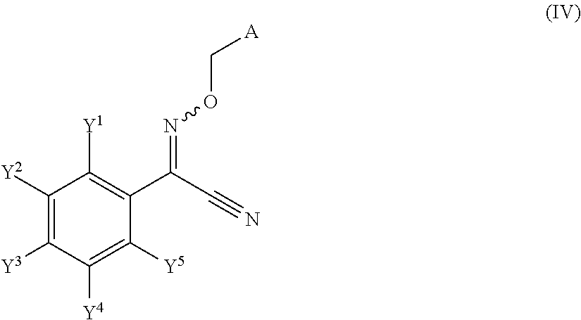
C1([Y2])=C([Y3])C([Y4])=C([Y5])C(C(=NOC[A])C#N)=C1[Y1]
